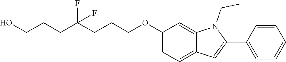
C(CCC(CCCOC1=CC=C2C(=C1)N(CC)C(C1=CC=CC=C1)=C2)(F)F)O
